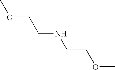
C(NCCOC)COC
